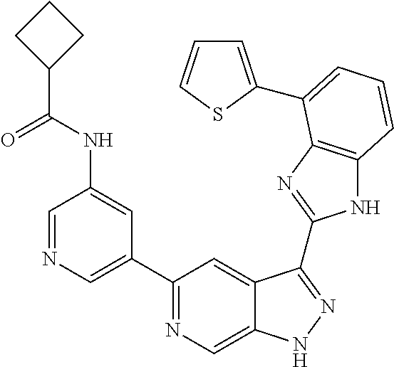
C1=NC=C(C2=NC=C3C(=C2)C(C2=NC4=C(N2)C=CC=C4C2=CC=CS2)=NN3)C=C1NC(C1CCC1)=O
